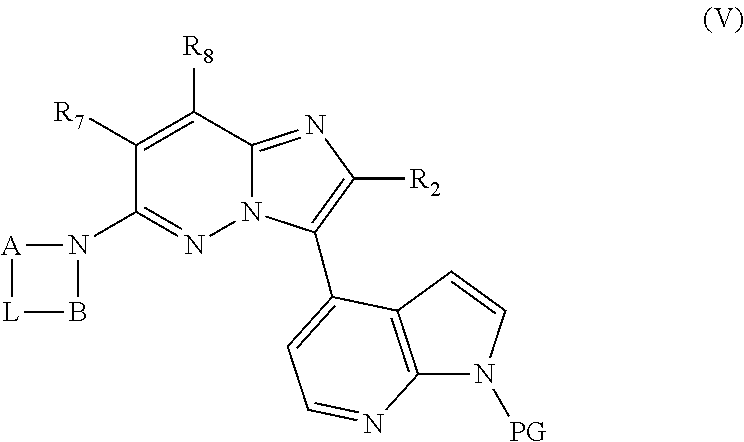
B1N(C2=NN3C(=NC([R2])=C3C3=CC=NC4=C3C=CN4[PG])C([R8])=C2[R7])[A][L]1
